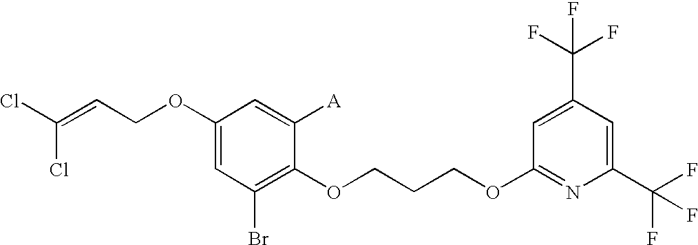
C1(OCC=C(Cl)Cl)=CC(Br)=C(OCCCOC2=NC(C(F)(F)F)=CC(C(F)(F)F)=C2)C([A])=C1
